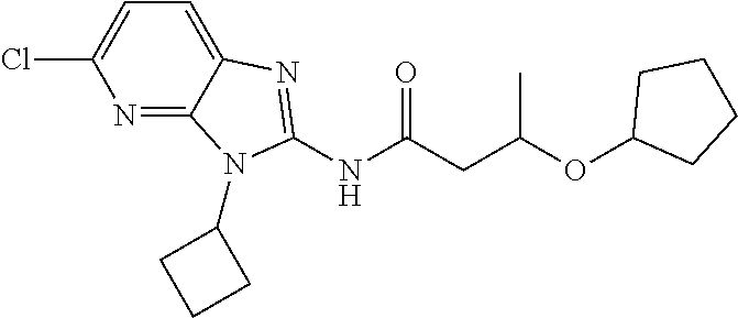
C1=C(Cl)N=C2C(=C1)N=C(NC(CC(OC1CCCC1)C)=O)N2C1CCC1
